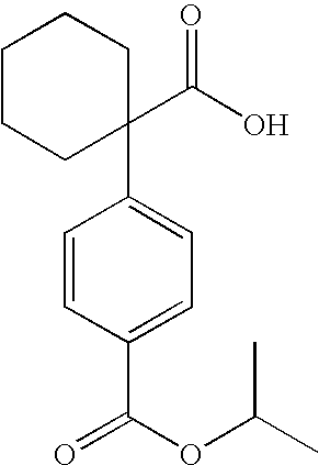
C1=CC(C(OC(C)C)=O)=CC=C1C1(C(O)=O)CCCCC1
